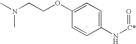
C1(OCCN(C)C)=CC=C(N[C*]=O)C=C1
